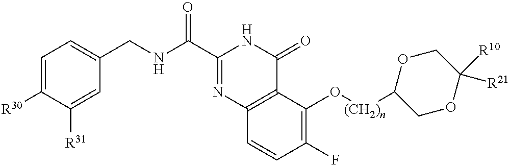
C1=C([R30])C([R31])=CC(CNC(C2=NC3=C(C(=O)N2)C(O[(CH2)n]C2COC([R10])([R21])CO2)=C(F)C=C3)=O)=C1
